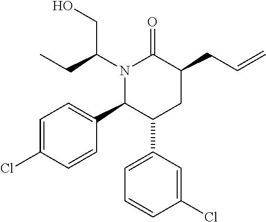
N1(C(CC)CO)C(C2=CC=C(Cl)C=C2)C(C2=CC=CC(Cl)=C2)CC(CC=C)C1=O
